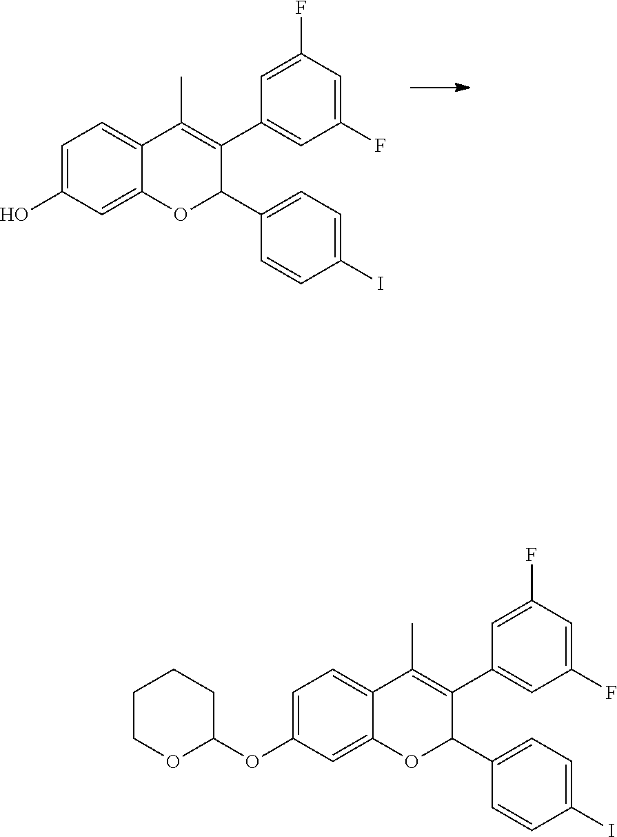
C1=C(F)C=C(F)C=C1C1=C(C)C2=CC=C(O)C=C2OC1C1=CC=C(I)C=C1.C1=C(F)C=C(F)C=C1C1=C(C)C2=CC=C(OC3CCCCO3)C=C2OC1C1=CC=C(I)C=C1
